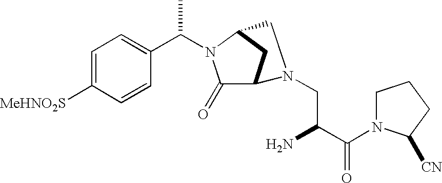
C1=C([MeHNO2S])C=CC(C(N2C(=O)C3CC2CN3CC(C(N2CCCC2[CN])=O)N)C)=C1
